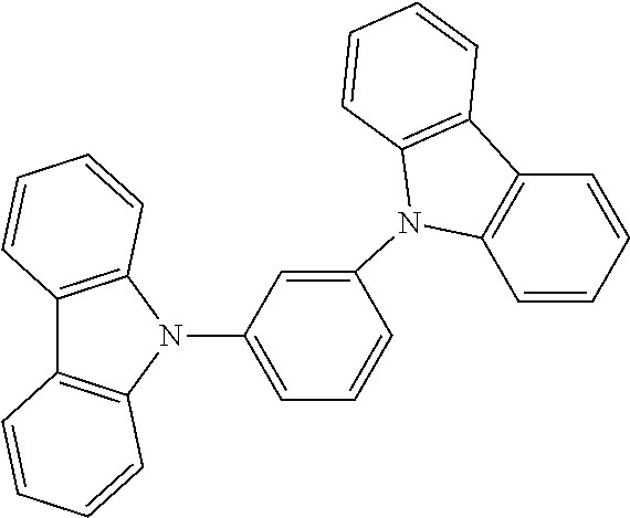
C12=C(N(C3=CC=CC(N4C5=C(C=CC=C5)C5=C4C=CC=C5)=C3)C3=C1C=CC=C3)C=CC=C2
